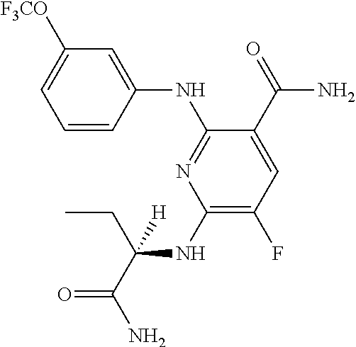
C1=C([F3CO])C=C(NC2=NC(NC(C(=O)N)(CC)[H])=C(F)C=C2C(=O)N)C=C1
